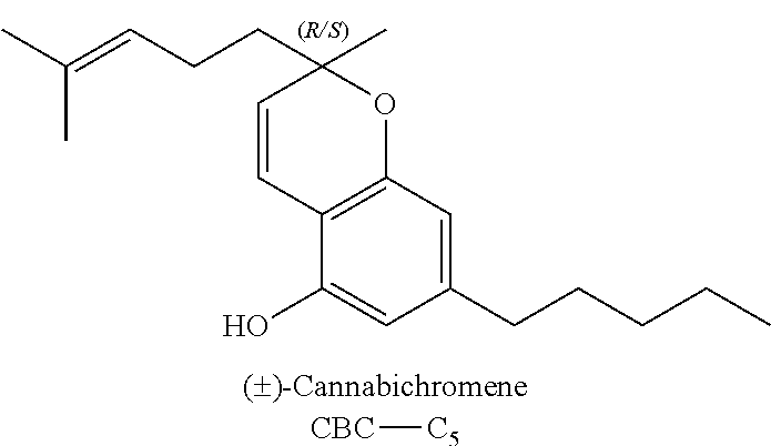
C12=C(C=C(CCCCC)C=C1O)OC(CCC=C(C)C)(C)C=C2.[CBC][C5]
